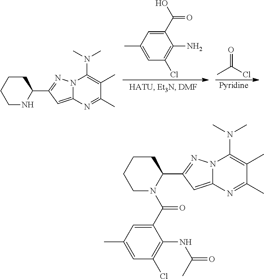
C1(C(O)=O)=CC(C)=CC(Cl)=C1N.CC(Cl)=O.[Pyridine].N1C(C2=NN3C(=C2)N=C(C)C(C)=C3N(C)C)CCCC1.C1(C(N2C(C3=NN4C(=C3)N=C(C)C(C)=C4N(C)C)CCCC2)=O)=CC(C)=CC(Cl)=C1NC(C)=O
